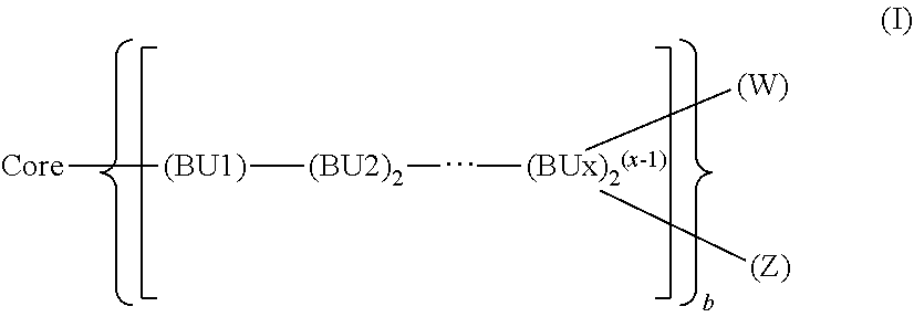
[(BU1)]([(BU2)2]C[(BUx)2]([(W)])[(Z)])[Core]
